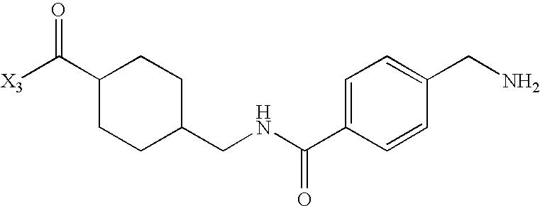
C1(C([X3])=O)CCC(CNC(C2=CC=C(CN)C=C2)=O)CC1
